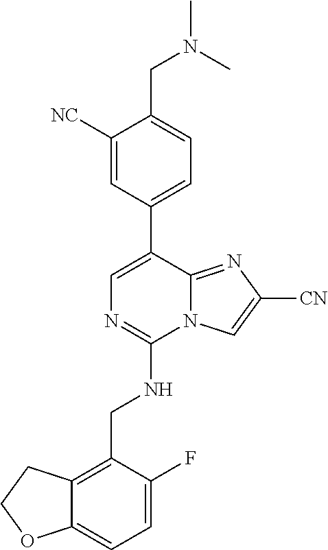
C12=CC=C(F)C(CNC3=NC=C(C4=CC=C(CN(C)C)C([NC])=C4)C4=NC([CN])=CN34)=C1CCO2
